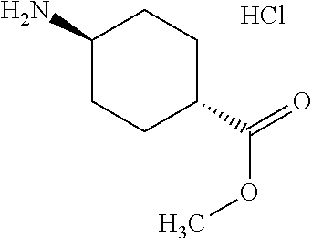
C1(N)CCC(C(OC)=O)CC1.Cl
